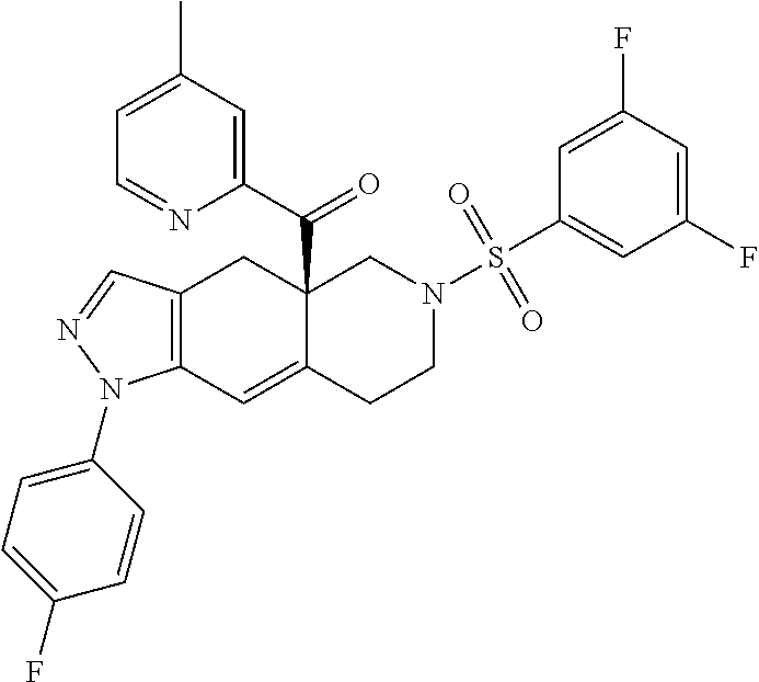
C12=C(C=C3C(C(C4=CC(C)=CC=N4)=O)(C1)CN(S(C1=CC(F)=CC(F)=C1)(=O)=O)CC3)N(C1=CC=C(F)C=C1)N=C2
